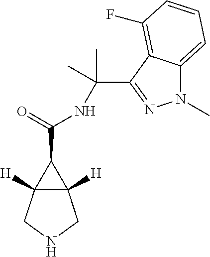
C12([H])C([H])(CNC1)C2C(=O)NC(C)(C)C1=NN(C)C2=CC=CC(F)=C21
